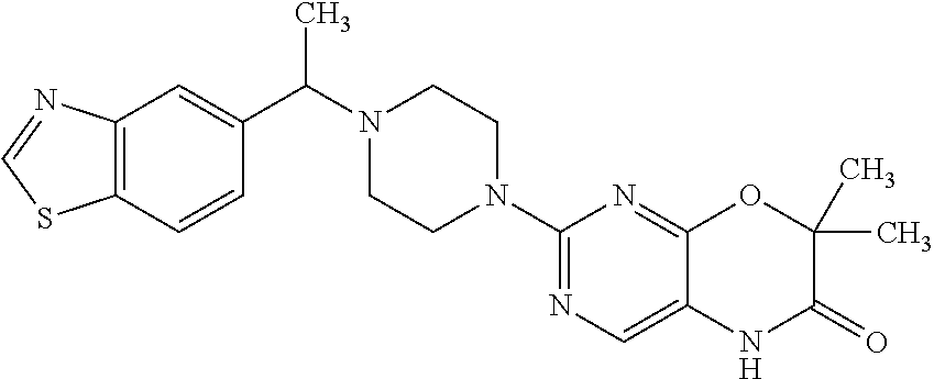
C12=C(C=CC(C(N3CCN(C4=NC=C5C(=N4)OC(C)(C)C(=O)N5)CC3)C)=C1)SC=N2
